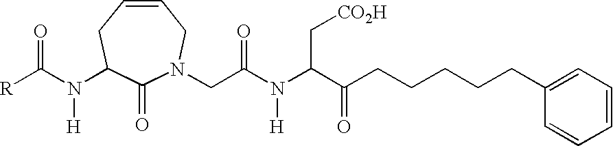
[R]C(N(C1C(=O)N(CC(N(C(C(CCCCCC2=CC=CC=C2)=O)C[CO2H])[H])=O)CC=CC1)[H])=O
